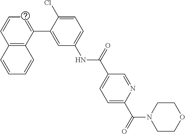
C12=C(C(C3=CC(NC(C4=CC=C(C(=O)N5CCOCC5)N=C4)=O)=CC=C3Cl)=CC=C1)C=CC=C2
